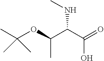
CC(C)(OC(C)C(NC)C(=O)O)C
